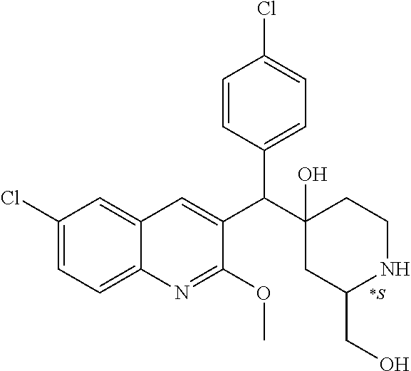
C1(Cl)=CC=C2C(=C1)C=C(C(C1(O)CC(CO)NCC1)C1=CC=C(Cl)C=C1)C(OC)=N2.[*S]
